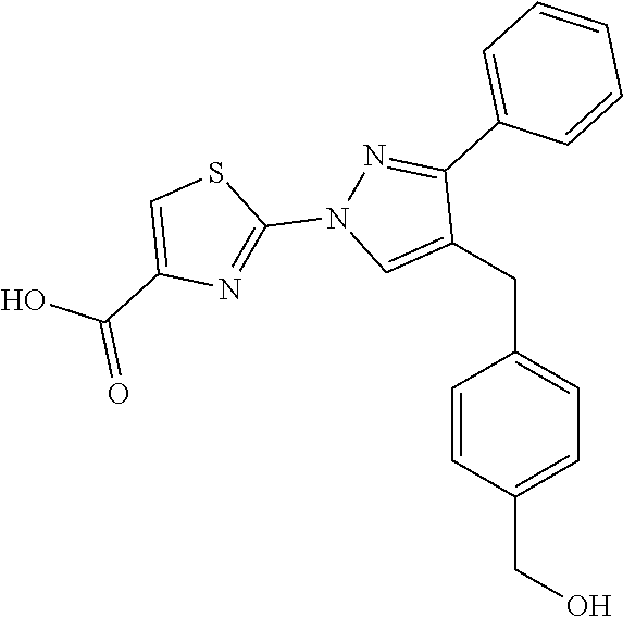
C1(CC2=CC=C(CO)C=C2)=CN(C2=NC(C(=O)O)=CS2)N=C1C1=CC=CC=C1
